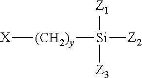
[X][(CH2)y][Si]([Z2])([Z1])[Z3]
